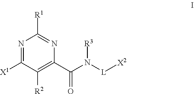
N1=C([X1])C([R2])=C(C(=O)N([R3])[L][X2])N=C1[R1]
